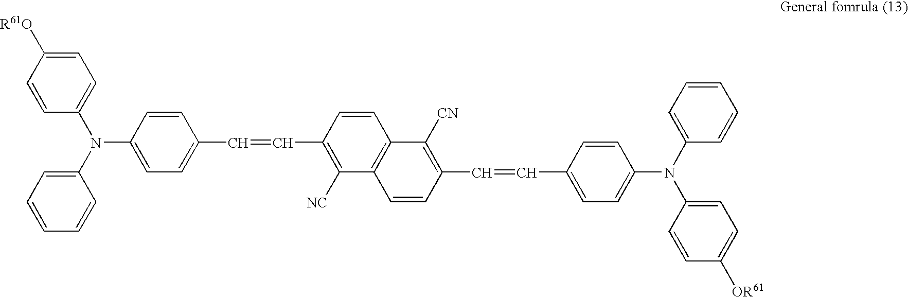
C1(N(C2=CC=C(C=CC3=C([NC])C4=C(C=C3)C([CN])=C(C=CC3=CC=C(N(C5=CC=C([OR61])C=C5)C5=CC=CC=C5)C=C3)C=C4)C=C2)C2=CC=CC=C2)=CC=C([R61O])C=C1
